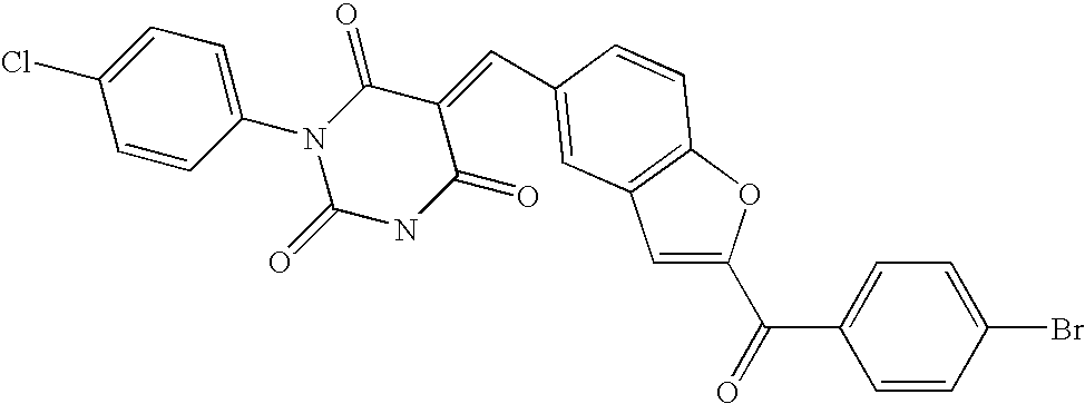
C(=C1C(=O)N(C2=CC=C(Cl)C=C2)C(=O)NC1=O)C1=CC2=C(OC(C(=O)C3=CC=C(Br)C=C3)=C2)C=C1
